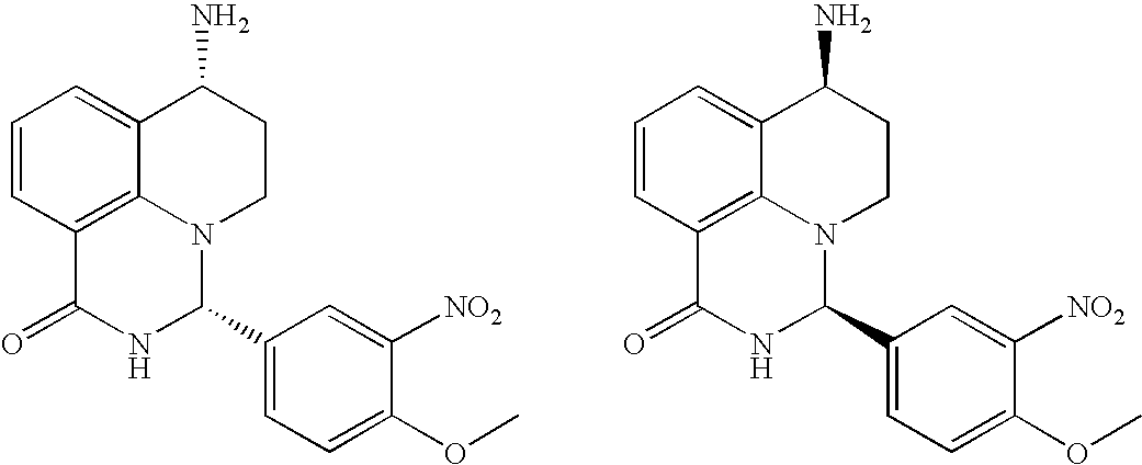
C1=CC2=C3C(=C1)C(N)CCN3C(C1=CC=C(OC)C([NO2])=C1)NC2=O.C1=CC2=C3C(=C1)C(N)CCN3C(C1=CC=C(OC)C([NO2])=C1)NC2=O
